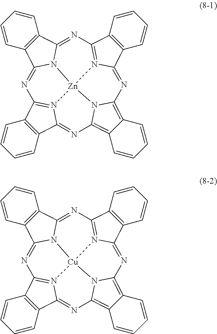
C1=CC2=C(C=C1)C1=NC3=C4C=CC=CC4=C4N3[Zn]35N1=C2N=C1C2=C(C=CC=C2)C(=NC2=N3C(=N4)C3=C2C=CC=C3)N15.C1=CC2=C(C=C1)C1=NC3=C4C=CC=CC4=C4N3[Cu]35N1=C2N=C1C2=C(C=CC=C2)C(=NC2=N3C(=N4)C3=C2C=CC=C3)N15
